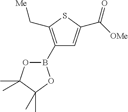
C1=C(C([OMe])=O)SC(C[Me])=C1B1OC(C)(C)C(C)(C)O1
